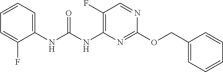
N(C(NC1=C(F)C=NC(OCC2=CC=CC=C2)=N1)=O)C1=CC=CC=C1F
